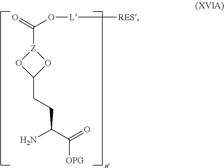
C([Z]1OC(CCC(C(=O)[OPG])N)O1)(=O)O[L][RES]
